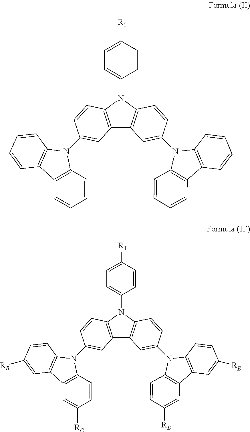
C12=C(N(C3=CC=C([R1])C=C3)C3=C1C=C(N1C4=C(C5=C1C=CC=C5)C=CC=C4)C=C3)C=CC(N1C3=C(C4=C1C=CC=C4)C=CC=C3)=C2.C12=C(N(C3=CC=C([R1])C=C3)C3=C1C=C(N1C4=C(C5=C1C=CC([RD])=C5)C=C([RE])C=C4)C=C3)C=CC(N1C3=C(C4=C1C=CC([RC])=C4)C=C([RB])C=C3)=C2
